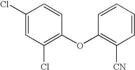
[CN]C1=C(OC2=C(Cl)C=C(Cl)C=C2)C=CC=C1
